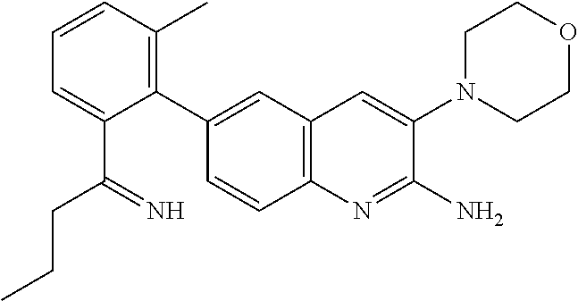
C1=CC(C)=C(C2=CC3=C(C=C2)N=C(N)C(N2CCOCC2)=C3)C(C(=N)CCC)=C1
